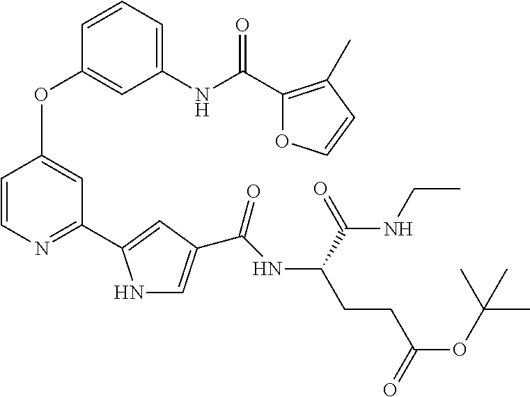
C1=C(NC(C2=C(C)C=CO2)=O)C=C(OC2=CC(C3=CC(C(NC(CCC(OC(C)(C)C)=O)C(=O)NCC)=O)=CN3)=NC=C2)C=C1
